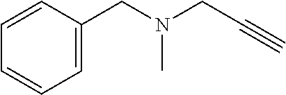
C1=CC(CN(CC#C)C)=CC=C1
